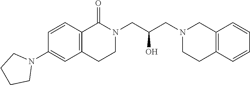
C1=CC2=C(C=C1N1CCCC1)CCN(CC(O)CN1CCC3=C(C1)C=CC=C3)C2=O
